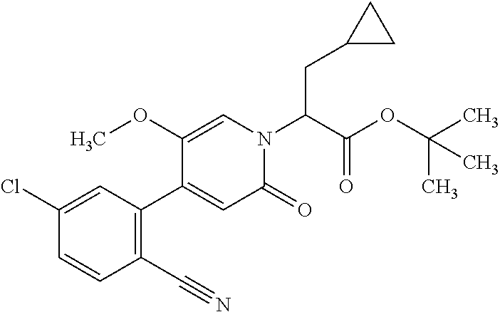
C1(=O)N(C(C(OC(C)(C)C)=O)CC2CC2)C=C(OC)C(C2=C(C#N)C=CC(Cl)=C2)=C1
